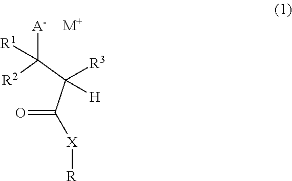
O=C(C(C([R2])([A-])[R1])([R3])[H])[X][R].[M+]
